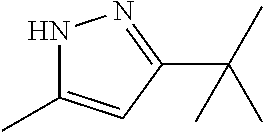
N1C(C)=CC(C(C)(C)C)=N1
